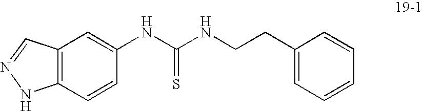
C1(NC(NCCC2=CC=CC=C2)=S)=CC2=C(C=C1)NN=C2
